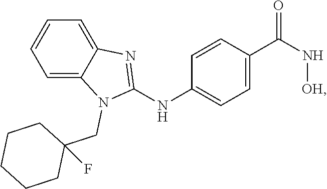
C1=CC(C(N[OH])=O)=CC=C1NC1=NC2=CC=CC=C2N1CC1(F)CCCCC1
